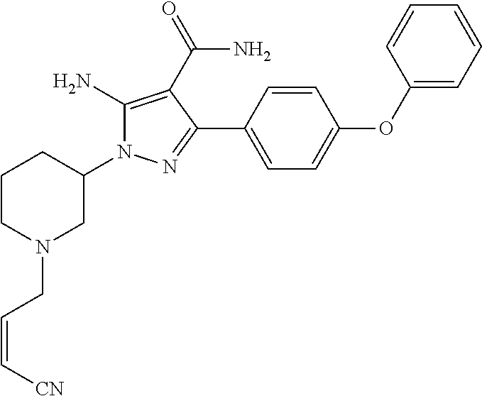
C1CN(CC=C[CN])CC(N2C(N)=C(C(=O)N)C(C3=CC=C(OC4=CC=CC=C4)C=C3)=N2)C1
